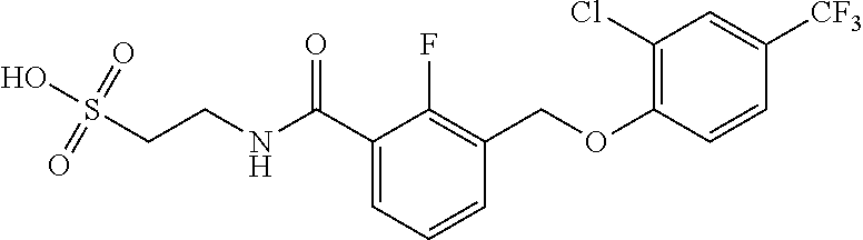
C1(C(NCCS(O)(=O)=O)=O)=CC=CC(COC2=C(Cl)C=C([CF3])C=C2)=C1F
